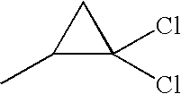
C1(C)C(Cl)(Cl)C1
